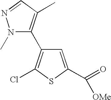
N1(C)C(C2=C(Cl)SC(C(=O)[OMe])=C2)=C(C)C=N1
